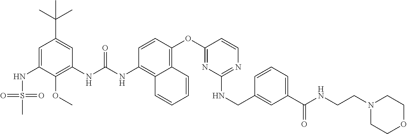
C1=C(NS(=O)(=O)C)C(OC)=C(NC(NC2=C3C(=C(OC4=NC(NCC5=CC(C(NCCN6CCOCC6)=O)=CC=C5)=NC=C4)C=C2)C=CC=C3)=O)C=C1C(C)(C)C
